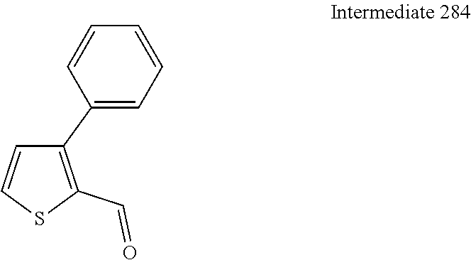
C1(C2=CC=CC=C2)=C(C=O)SC=C1
